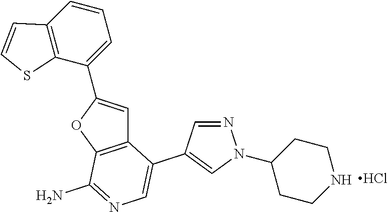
Cl.C1CC(N2N=CC(C3=CN=C(N)C4=C3C=C(C3=CC=CC5=C3SC=C5)O4)=C2)CCN1
